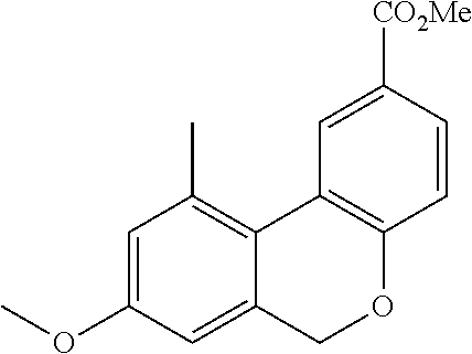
C1=C(OC)C=C2C(=C1C)C1=C(OC2)C=CC([CO2Me])=C1
